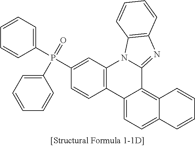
C12=C(C3=CC=C4C(=C3C3=NC5=C(N13)C=CC=C5)C=CC=C4)C=CC(P(C1=CC=CC=C1)(C1=CC=CC=C1)=O)=C2
